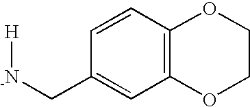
[H][-N]CC1=CC2=C(C=C1)OCCO2
